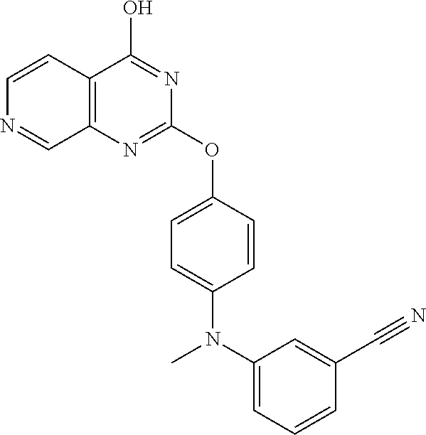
C1=CC2=C(C=N1)N=C(OC1=CC=C(N(C3=CC=CC(C#N)=C3)C)C=C1)N=C2O
